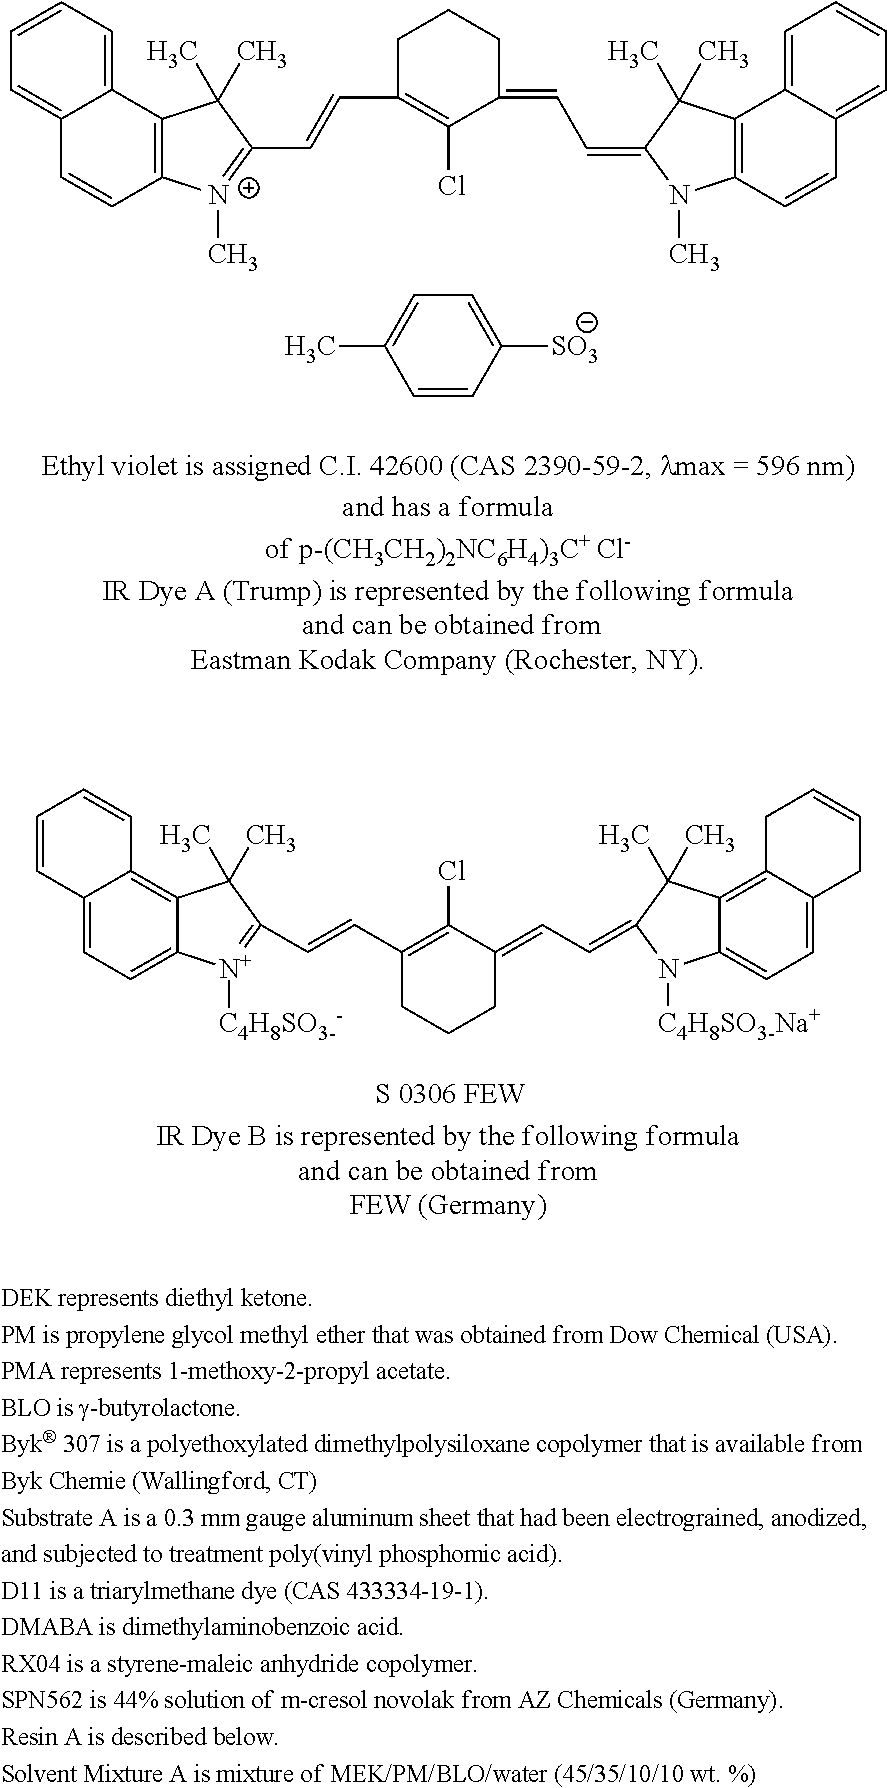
C12=CC=CC=C1C=CC1=C2C(C)(C)C(C=CC2=C(Cl)C(=CC=C3C(C)(C)C4=C(C=CC5=CC=CC=C54)N3C)CCC2)=[N+]1C.C1=CC([SO3])=CC=C1C.C12=C3C(=CC=C1C=CC=C2)[N+]([C4H8SO3--])=C(C=CC1=C(Cl)C(=CC=C2C(C)(C)C4=C5C(=CC=C4N2[C4H8SO3-Na+])CC=CC5)CCC1)C3(C)C
